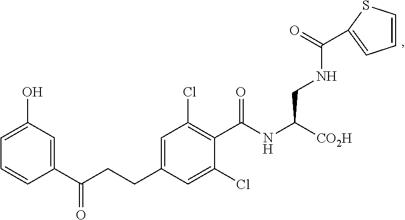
C1(C(CCC2=CC(Cl)=C(C(=O)NC([CO2H])CNC(=O)C3=CC=CS3)C(Cl)=C2)=O)=CC(O)=CC=C1
